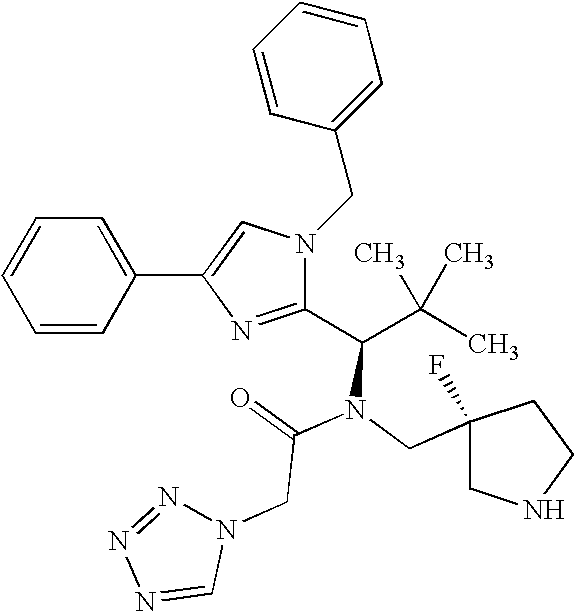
C1=CC=CC(C2=CN(CC3=CC=CC=C3)C(C(C(C)(C)C)N(CC3(F)CNCC3)C(=O)CN3N=NN=C3)=N2)=C1
